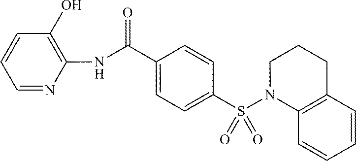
C1=CC(C(NC2=C(O)C=CC=N2)=O)=CC=C1S(N1CCCC2=C1C=CC=C2)(=O)=O
